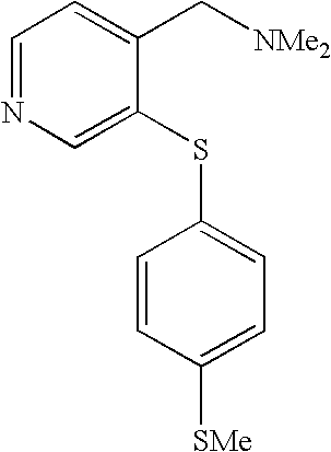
C1=NC=C(SC2=CC=C([SMe])C=C2)C(C[NMe2])=C1
